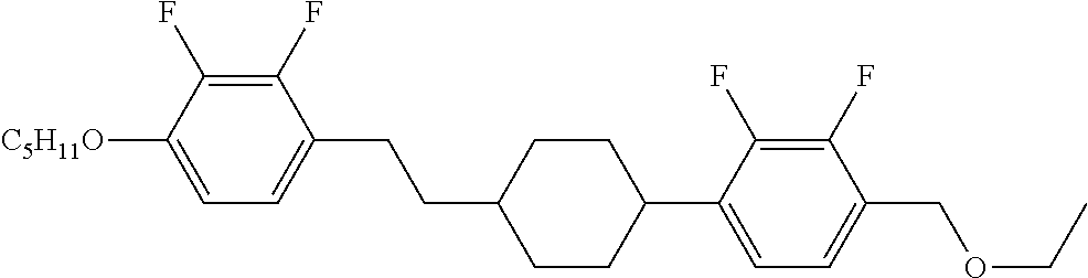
C1(F)=C(F)C([C5H11O])=CC=C1CCC1CCC(C2=CC=C(COCC)C(F)=C2F)CC1
